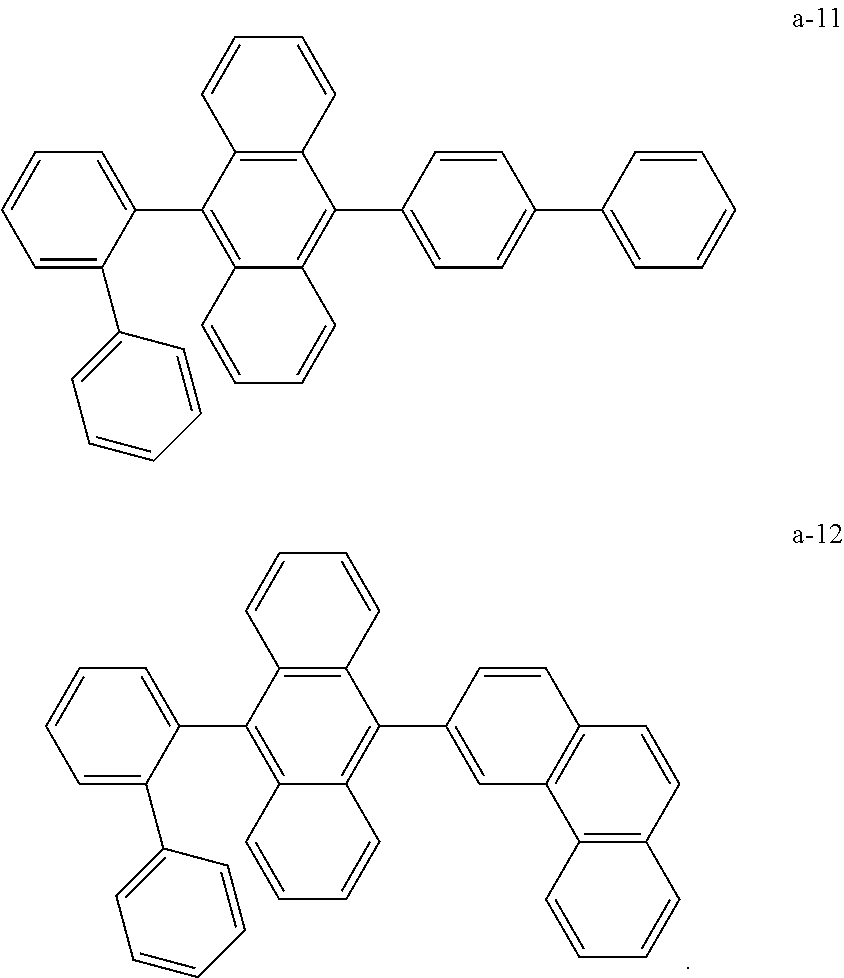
C1=CC2=C(C=C1)C(C1=CC3=C(C=C1)C=CC1=C3C=CC=C1)=C1C(=C2C2=CC=CC=C2C2=CC=CC=C2)C=CC=C1.C1=CC2=C(C=C1)C(C1=CC=C(C3=CC=CC=C3)C=C1)=C1C(=C2C2=CC=CC=C2C2=CC=CC=C2)C=CC=C1
